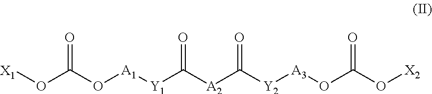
[X1]OC(O[A1][Y1]C([A2]C([Y2][A3]OC(O[X2])=O)=O)=O)=O
